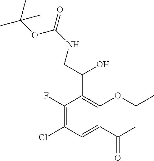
C(C1=C(OCC)C(C(C)=O)=CC(Cl)=C1F)(CNC(OC(C)(C)C)=O)O
